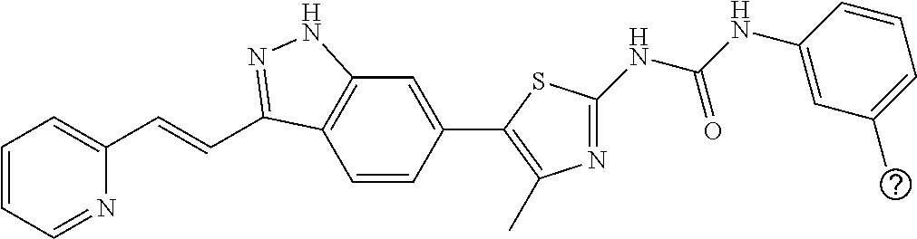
C1=CC=NC(C=CC2=NNC3=C2C=CC(C2=C(C)N=C(NC(NC4=CC(C)=CC=C4)=O)S2)=C3)=C1
